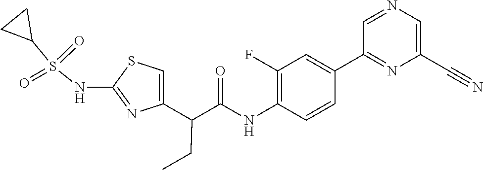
C1=C(C(C(NC2=C(F)C=C(C3=NC(C#N)=CN=C3)C=C2)=O)CC)N=C(NS(C2CC2)(=O)=O)S1
